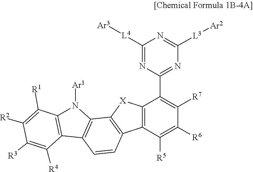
N1([Ar1])C2=C(C=CC3=C2[X]C2=C3C([R5])=C([R6])C([R7])=C2C2=NC([L3][Ar2])=NC([L4][Ar3])=N2)C2=C1C([R1])=C([R2])C([R3])=C2[R4]
